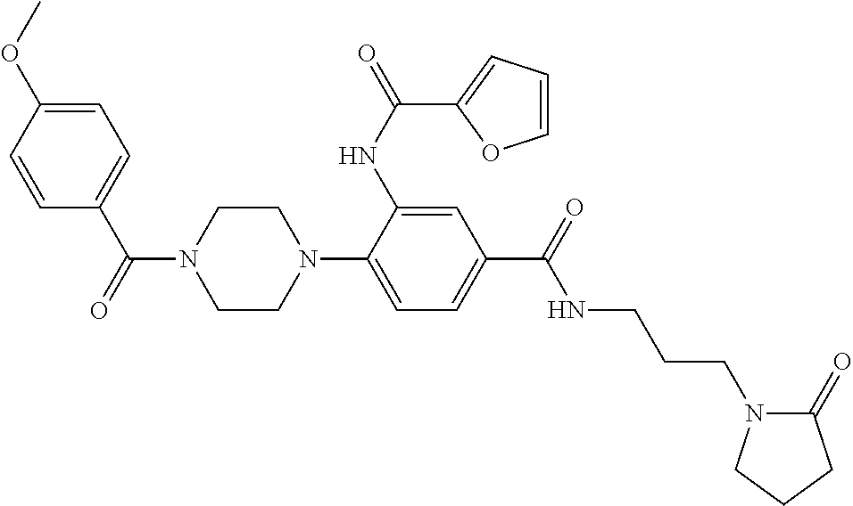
COC1=CC=C(C(N2CCN(C3=CC=C(C(NCCCN4C(=O)CCC4)=O)C=C3NC(=O)C3=CC=CO3)CC2)=O)C=C1
